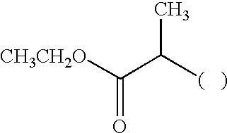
C(C(C)[(   )])(=O)[CH3CH2O]
